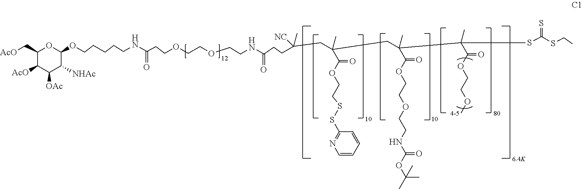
C1(C[AcO])C([AcO])C([OAc])C([NHAc])C(OCCCCCNC(CCOCCOCCNC(CCC([NC])(C)CC(C)(C(OCCSSC2=NC=CC=C2)=O)CC(C)(C(OCCOCCNC(OC(C)(C)C)=O)=O)C(C)(C(OCCOC)=O)SC(SCC)=S)=O)=O)O1
